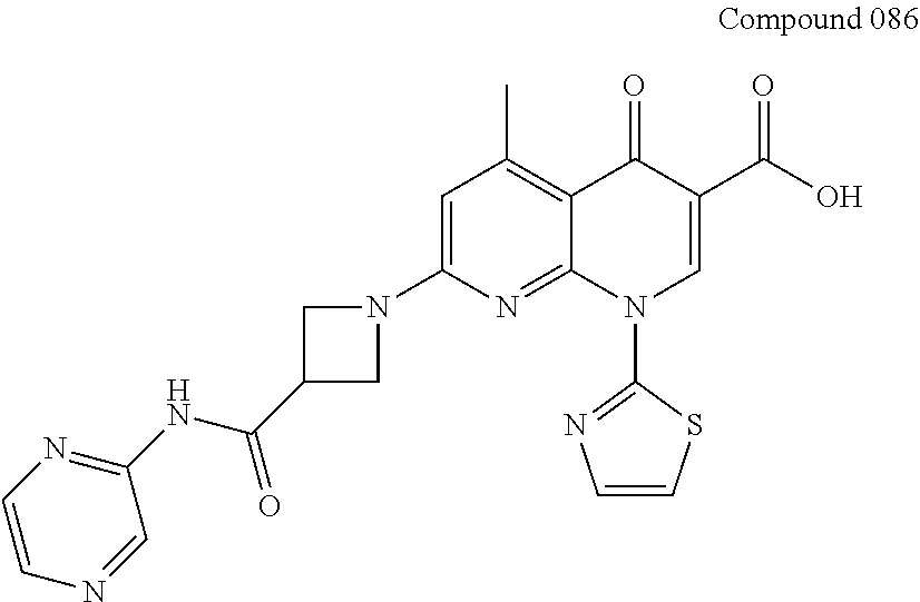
C1=CN=CC(NC(C2CN(C3=CC(C)=C4C(=N3)N(C3=NC=CS3)C=C(C(O)=O)C4=O)C2)=O)=N1
